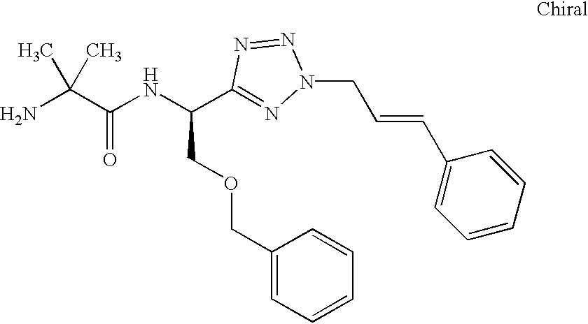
NC(C(NC(C1=NN(CC=CC2=CC=CC=C2)N=N1)COCC1=CC=CC=C1)=O)(C)C
